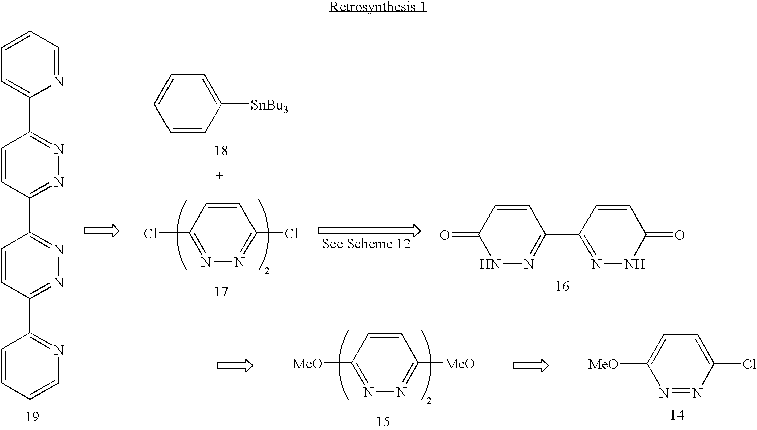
C1=C(C2=NN=C(C3=NN=C(C4=NC=CC=C4)C=C3)C=C2)N=CC=C1.C1=CC([SnBu3])=CC=C1.ClC1=NN=C(Cl)C=C1.N1N=C(C2=NNC(=O)C=C2)C=CC1=O.[MeO]C1=NN=C([MeO])C=C1.[MeO]C1=CC=C(Cl)N=N1
